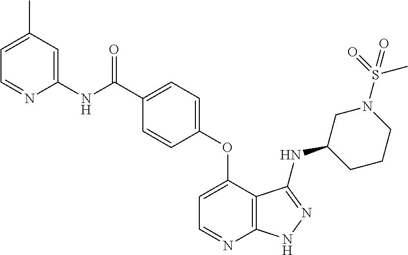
C1(NC(C2=CC=C(OC3=CC=NC4=C3C(NC3CCCN(S(=O)(C)=O)C3)=NN4)C=C2)=O)=CC(C)=CC=N1
